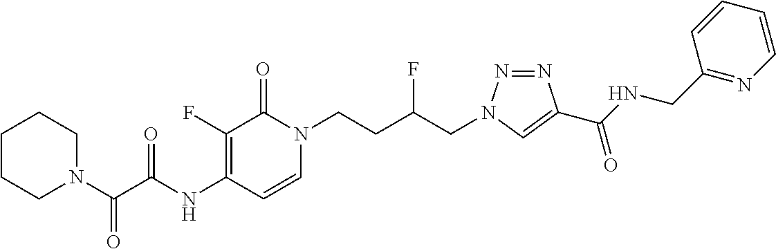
N(C1=C(F)C(=O)N(CCC(CN2N=NC(C(NCC3=NC=CC=C3)=O)=C2)F)C=C1)C(=O)C(=O)N1CCCCC1
